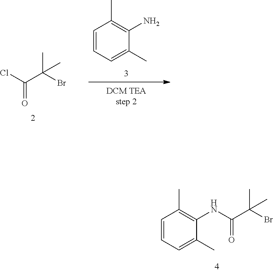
C1=CC(C)=C(NC(C(Br)(C)C)=O)C(C)=C1.CC(C(Cl)=O)(C)Br.C1=CC(C)=C(N)C(C)=C1
